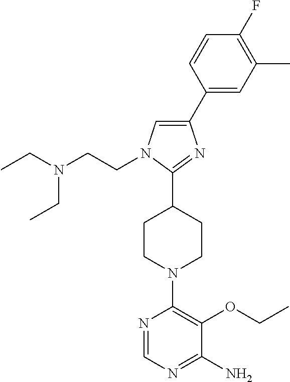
C1(C2=CC(C)=C(F)C=C2)=CN(CCN(CC)CC)C(C2CCN(C3=C(OCC)C(N)=NC=N3)CC2)=N1
